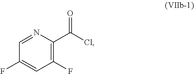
C1=NC(C(Cl)=O)=C(F)C=C1F
